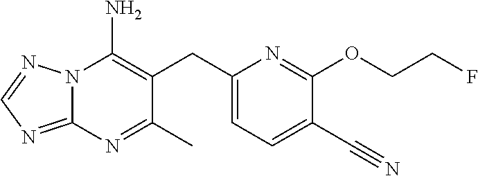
N12C(=NC=N1)N=C(C)C(CC1=CC=C(C#N)C(OCCF)=N1)=C2N
